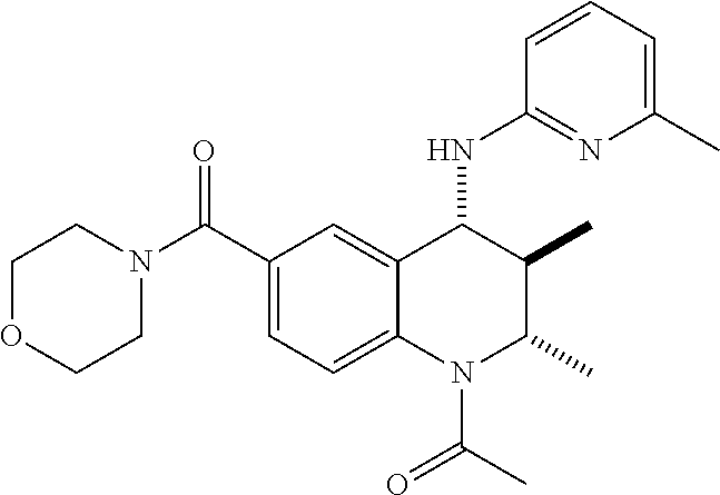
C1(C(N2CCOCC2)=O)=CC=C2C(=C1)C(NC1=NC(C)=CC=C1)C(C)C(C)N2C(C)=O
